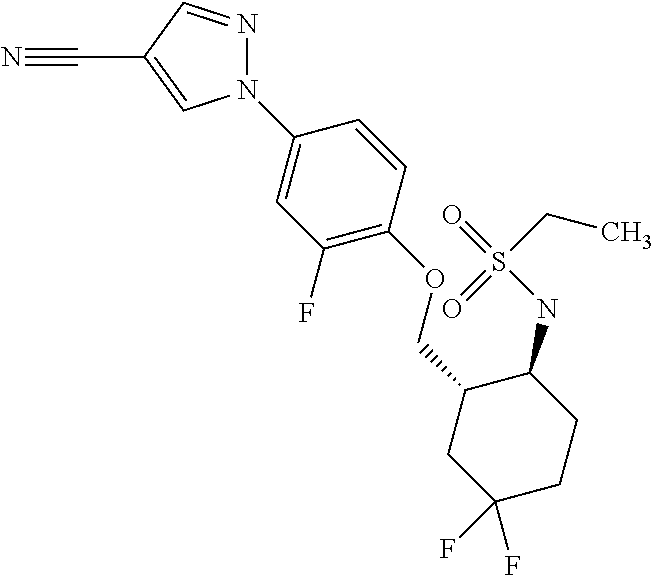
N1(C2=CC(F)=C(OCC3CC(F)(F)CCC3NS(CC)(=O)=O)C=C2)N=CC(C#N)=C1
